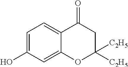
C1=C(O)C=C2C(=C1)C(=O)CC([C2H5])([C2H5])O2
